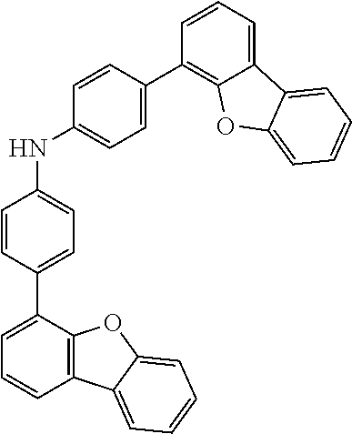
C1=CC(C2=CC=CC3=C2OC2=CC=CC=C32)=CC=C1NC1=CC=C(C2=C3C(=CC=C2)C2=CC=CC=C2O3)C=C1
